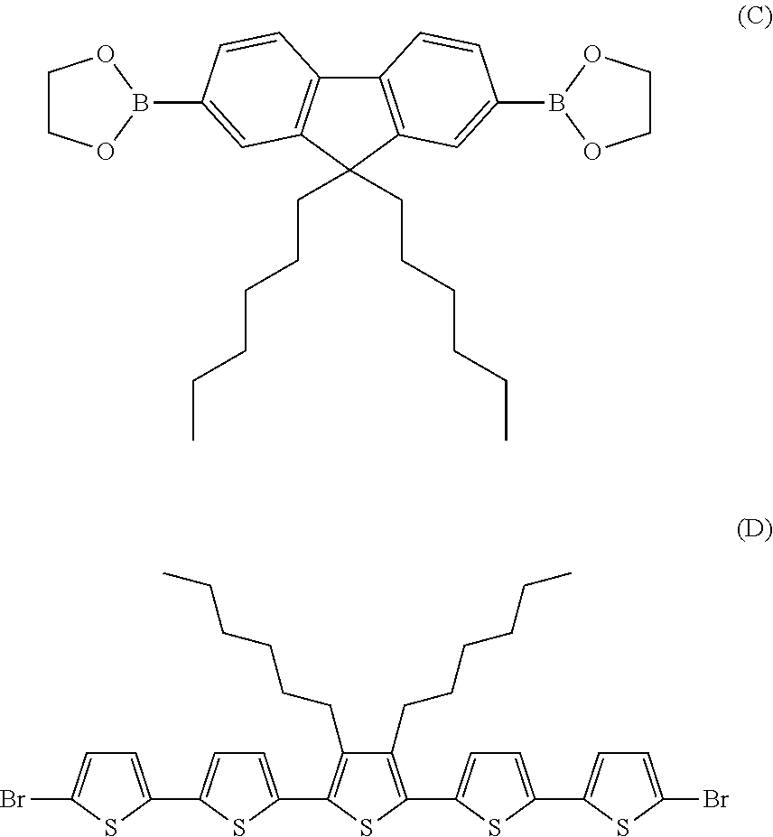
C12=C(C(CCCCCC)(CCCCCC)C3=C1C=CC(B1OCCO1)=C3)C=C(B1OCCO1)C=C2.C1=C(C2=C(CCCCCC)C(CCCCCC)=C(C3=CC=C(C4=CC=C(Br)S4)S3)S2)SC(C2=CC=C(Br)S2)=C1
